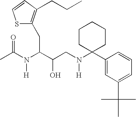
S1C(CC(C(CN(C2(C3=CC(C(C)(C)C)=CC=C3)CCCCC2)[H])O)N(C(C)=O)[H])=C(CCC)C=C1
